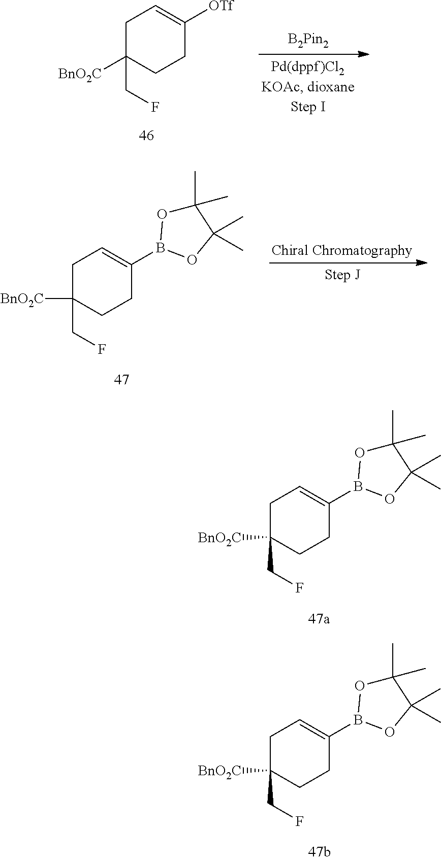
C1C([BnO2C])(CF)CCC([OTf])=C1.C1C([BnO2C])(CF)CCC(B2OC(C)(C)C(C)(C)O2)=C1.C1C([BnO2C])(CF)CCC(B2OC(C)(C)C(C)(C)O2)=C1.C1C([BnO2C])(CF)CCC(B2OC(C)(C)C(C)(C)O2)=C1
